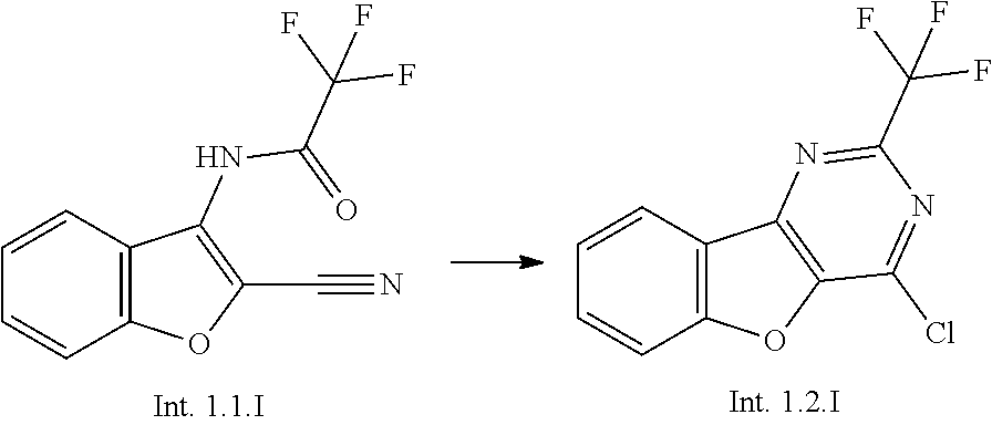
C1=CC2=C(C=C1)OC(C#N)=C2NC(=O)C(F)(F)F.C1=CC2=C(C=C1)OC1=C2N=C(C(F)(F)F)N=C1Cl
